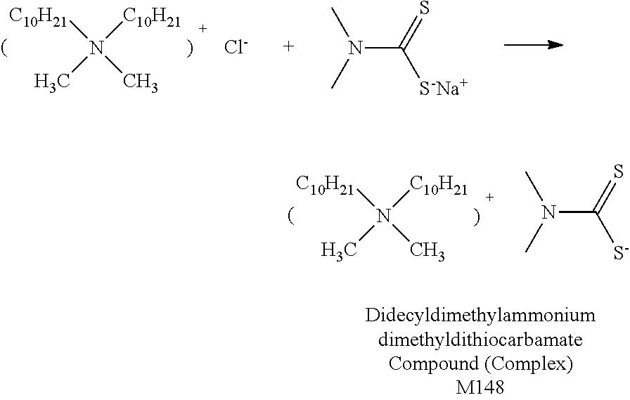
[C10H21]N(C)([C10H21])C.[Cl-].N(C([S-Na+])=S)(C)C.[C10H21]N(C)([C10H21])C.N(C([S-])=S)(C)C
